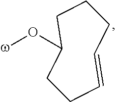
C1CC=CCCCC1O[w]
